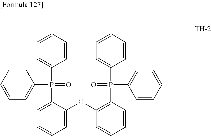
C1=CC=CC(P(=O)(C2=CC=CC=C2)C2=CC=CC=C2OC2=C(P(C3=CC=CC=C3)(=O)C3=CC=CC=C3)C=CC=C2)=C1
